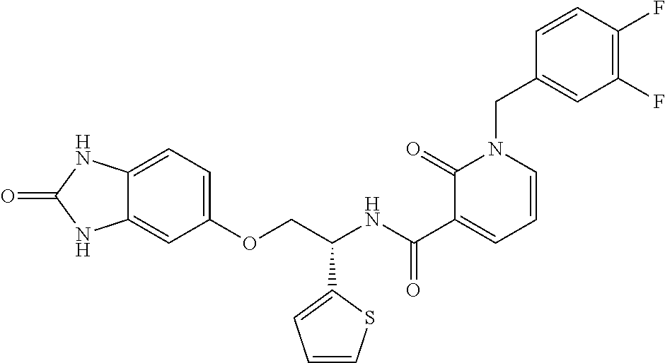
C12=CC=C(OCC(NC(C3=CC=CN(CC4=CC(F)=C(F)C=C4)C3=O)=O)C3=CC=CS3)C=C1NC(=O)N2
